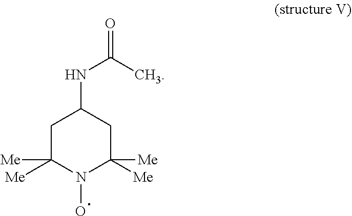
C1C([Me])([Me])N(O)C([Me])([Me])CC1NC(=O)C
